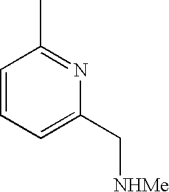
CC1=NC(C[NHMe])=CC=C1
